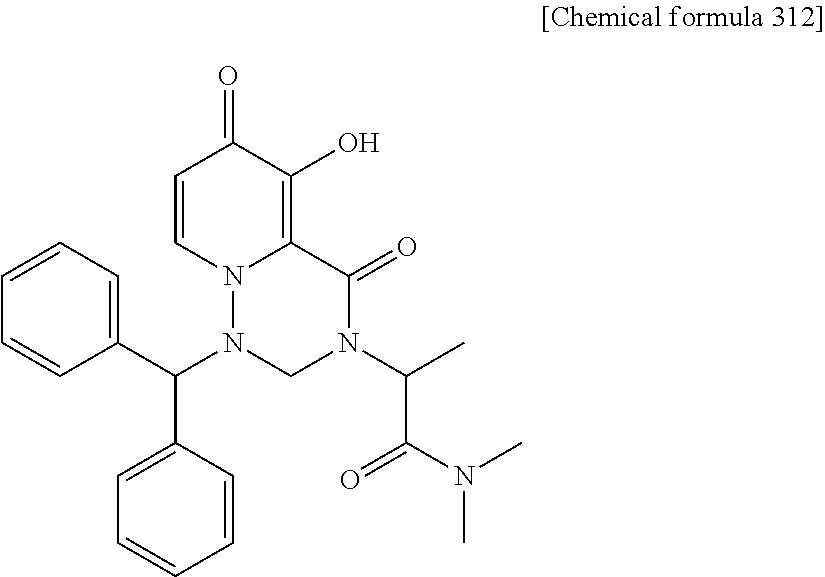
C1(C(N2CN(C(C(N(C)C)=O)C)C(=O)C3=C(O)C(=O)C=CN23)C2=CC=CC=C2)=CC=CC=C1
